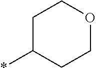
C1C(*)CCOC1
